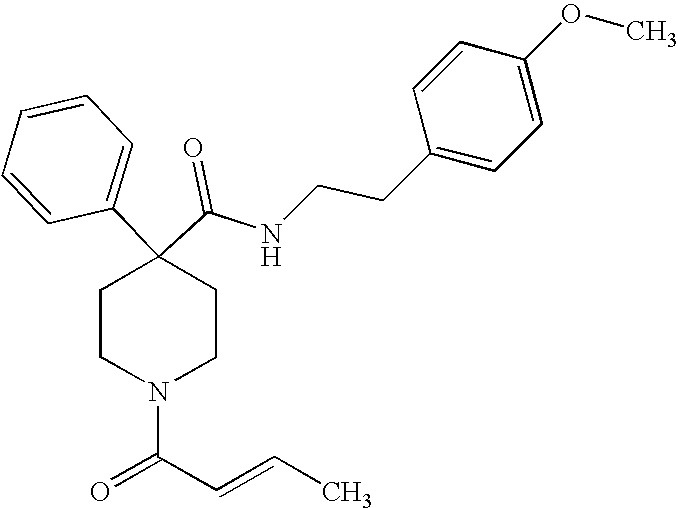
N(C(C1(C2=CC=CC=C2)CCN(C(C=CC)=O)CC1)=O)CCC1=CC=C(OC)C=C1
